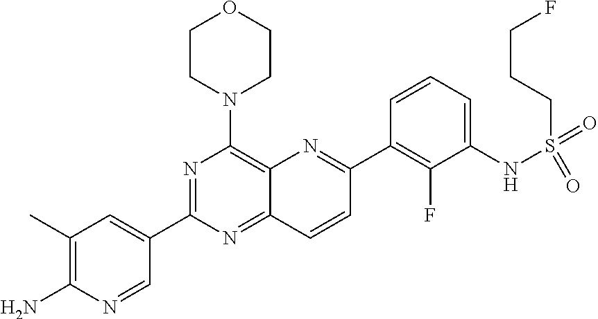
C1(C)=C(N)N=CC(C2=NC(N3CCOCC3)=C3C(=N2)C=CC(C2=C(F)C(NS(=O)(=O)CCCF)=CC=C2)=N3)=C1
